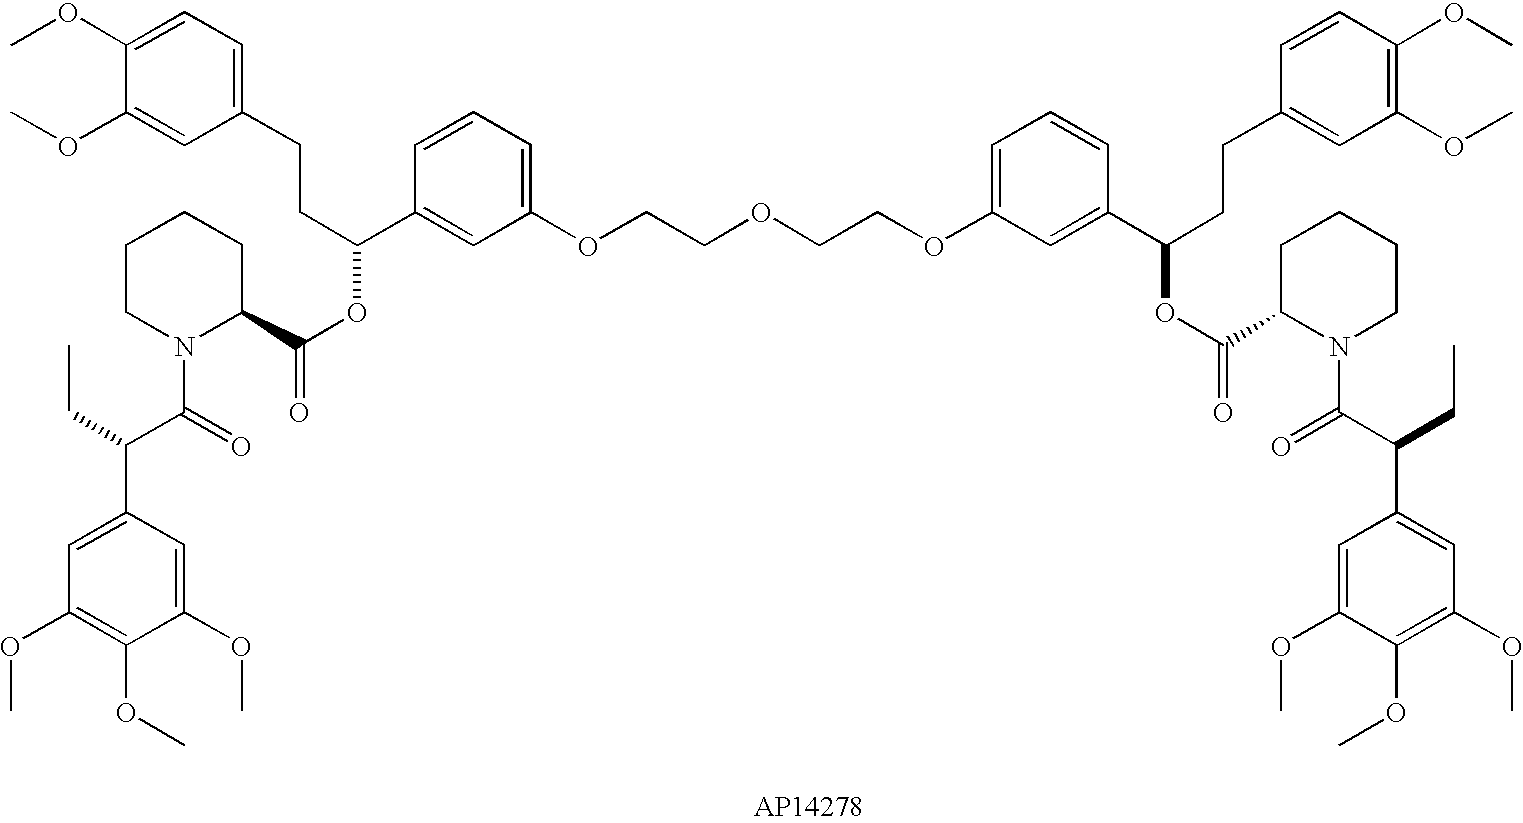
COC1=CC=C(CCC(C2=CC(OCCOCCOC3=CC=CC(C(CCC4=CC(OC)=C(OC)C=C4)OC(=O)C4N(C(C(CC)C5=CC(OC)=C(OC)C(OC)=C5)=O)CCCC4)=C3)=CC=C2)OC(C2CCCCN2C(=O)C(CC)C2=CC(OC)=C(OC)C(OC)=C2)=O)C=C1OC
